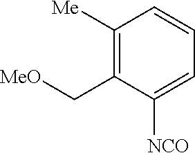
C1([Me])=C(C[MeO])C([NCO])=CC=C1
